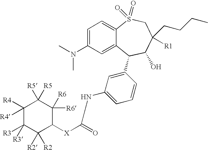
C1([R4])([R4])C([R3])([R3])C([R2])([R2])C([X]C(NC2=CC=CC(C3C4=CC(N(C)C)=CC=C4S(=O)(=O)CC([R1])(CCCC)C3O)=C2)=O)C([R6])([R6])C1([R5])[R5]
